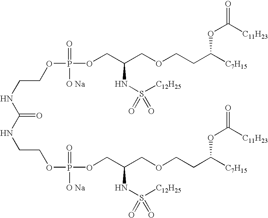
C(NC(=O)NCCOP([O Na])(=O)OCC(COCCC([C7H15])OC(=O)[C11H23])NS(=O)([C12H25])=O)COP(=O)([O Na])OCC(COCCC([C7H15])OC(=O)[C11H23])NS([C12H25])(=O)=O
